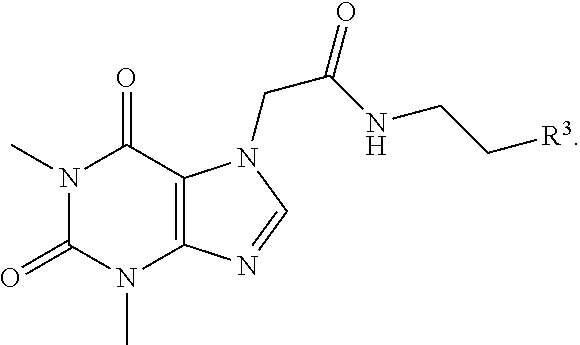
N1(C)C(=O)N(C)C2=C(C1=O)N(CC(NCC[R3])=O)C=N2
